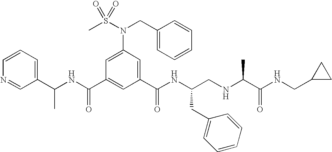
C1(C(NC(C2=CC(C(NC(CNC(C(NCC3CC3)=O)C)CC3=CC=CC=C3)=O)=CC(N(S(C)(=O)=O)CC3=CC=CC=C3)=C2)=O)C)=CC=CN=C1
